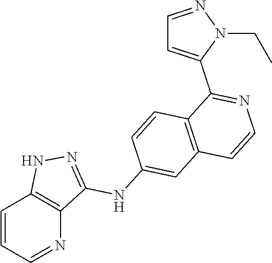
C1=CC=NC2=C1NN=C2NC1=CC2=C(C=C1)C(C1=CC=NN1CC)=NC=C2
